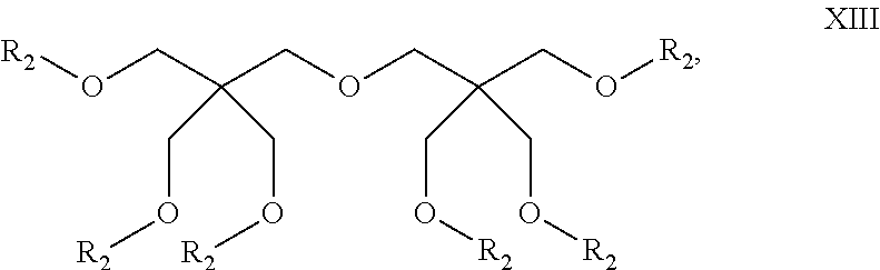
[R2]OCC(COCC(CO[R2])(CO[R2])CO[R2])(CO[R2])CO[R2]
